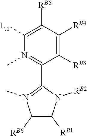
[LA]C1=C([RB5])C([RB4])=C([RB3])C(C2=N(C)C([RB6])=C([RB1])N2[RB2])=N1C
